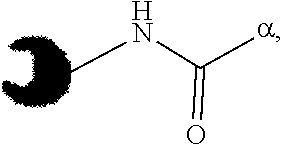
N(C(=O)[a])C
